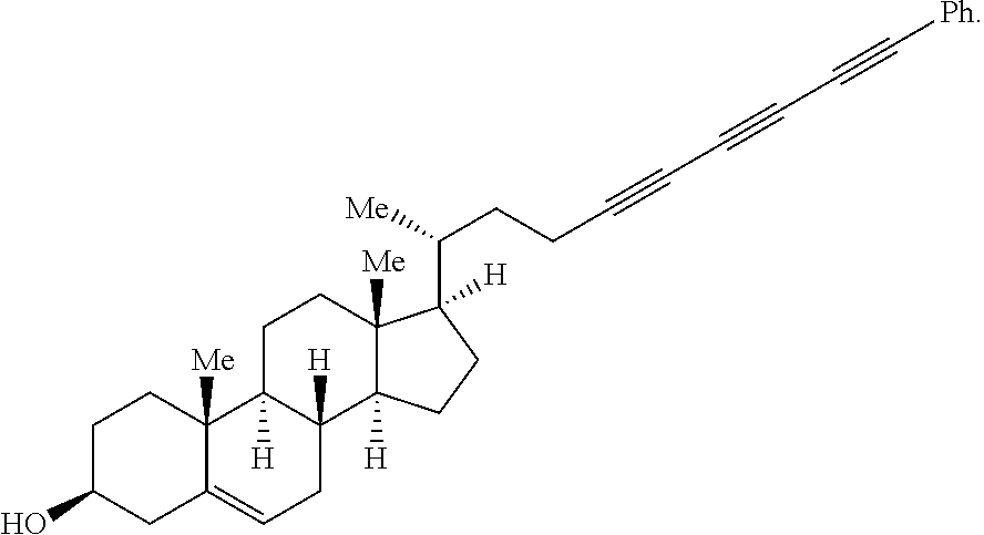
C1C(O)CC2=CCC3([H])C([H])(C2([Me])C1)CCC1([Me])C3([H])CCC1([H])C(CCC#CC#CC#C[Ph])[Me]
